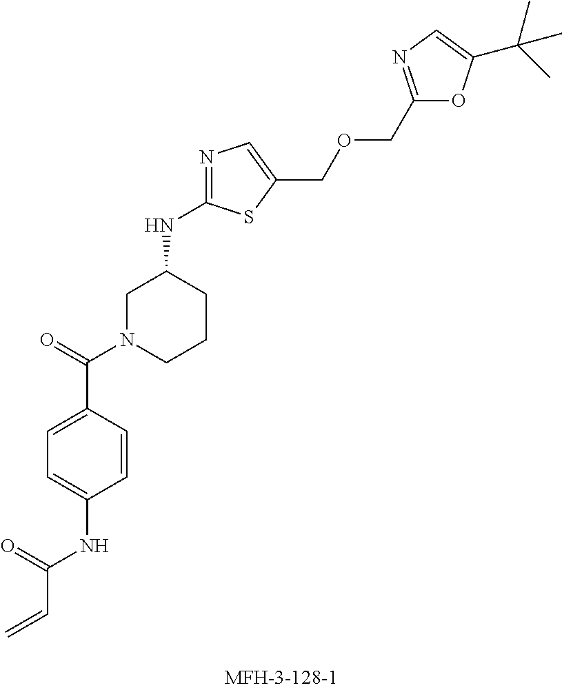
C=CC(NC1=CC=C(C(=O)N2CCCC(NC3=NC=C(COCC4=NC=C(C(C)(C)C)O4)S3)C2)C=C1)=O
